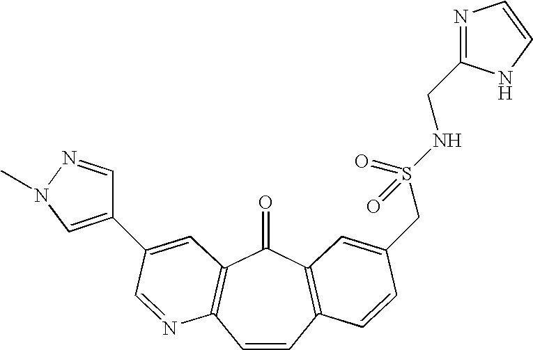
C1=CC2=C(C(=O)C3=C1N=CC(C1=CN(C)N=C1)=C3)C=C(CS(NCC1=NC=CN1)(=O)=O)C=C2
